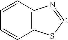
C12=C(C=CC=C1)N=CS2
